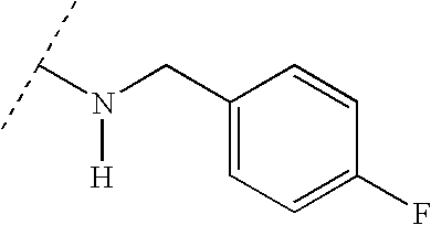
N(C(C)C)([H])CC1=CC=C(F)C=C1
